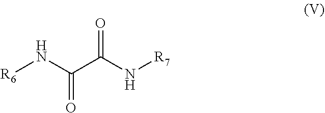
N([R7])C(C(N[R6])=O)=O
